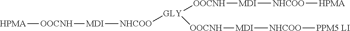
[HPMA][OOCNH][MDI][NHCOO][GLY]([OOCNH][MDI][NHCOO][HPMA])[OOCNH][MDI][NHCOO][PPM5 LI]
